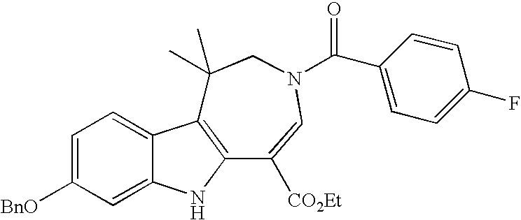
C1=C([BnO])C=C2C(=C1)C1=C(N2)C([CO2Et])=CN(C(C2=CC=C(F)C=C2)=O)CC1(C)C
